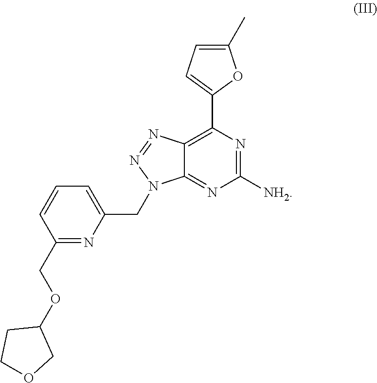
C1(C)=CC=C(C2=C3C(=NC([NH2])=N2)N(CC2=CC=CC(COC4CCOC4)=N2)N=N3)O1
